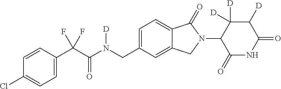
C1=CC(C(C(N(CC2=CC=C3C(=C2)CN(C2C(=O)NC(=O)C([D])C2([D])[D])C3=O)[D])=O)(F)F)=CC=C1Cl
